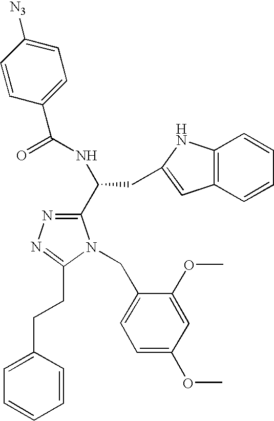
N1(CC2=CC=C(OC)C=C2OC)C(C(NC(=O)C2=CC=C([N3])C=C2)CC2=CC3=C(C=CC=C3)N2)=NN=C1CCC1=CC=CC=C1
